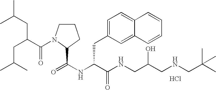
N(C(C(NCC(CNCC(C)(C)C)O)=O)CC1=CC=C2C(=C1)C=CC=C2)C(=O)C1N(C(C(CC(C)C)CC(C)C)=O)CCC1.Cl
